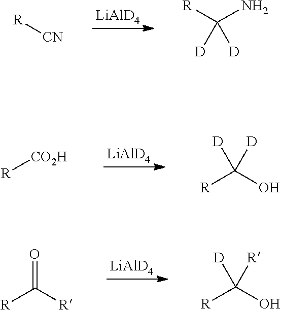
[LiAlD4].[R][CN].[R]C(N)([D])[D].[LiAlD4].[R][CO2H].[R]C(O)([D])[D].[LiAlD4].[R]C([R])=O.[R]C(O)([D])[R]
